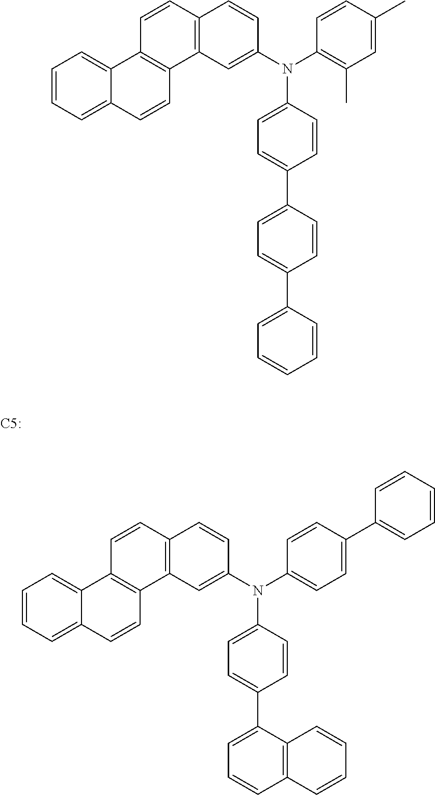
C1=CC=C2C(=C1)C1=C(C=C2)C2=C(C=C1)C=CC(N(C1=CC=C(C3=CC=C(C4=CC=CC=C4)C=C3)C=C1)C1=C(C)C=C(C)C=C1)=C2.[C5:].C1=CC=C2C(=C1)C1=C(C=C2)C2=C(C=C1)C=CC(N(C1=CC=C(C3=CC=CC4=C3C=CC=C4)C=C1)C1=CC=C(C3=CC=CC=C3)C=C1)=C2
